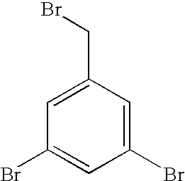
C1=C(CBr)C=C(Br)C=C1Br
